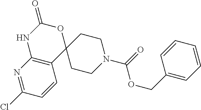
C12=C(N=C(Cl)C=C1)NC(=O)OC21CCN(C(=O)OCC2=CC=CC=C2)CC1
